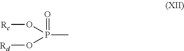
P(C)(O[Rc])(O[Rd])=O
